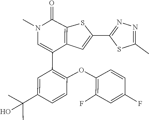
C1(F)=C(OC2=C(C3=CN(C)C(=O)C4=C3C=C(C3=NN=C(C)S3)S4)C=C(C(C)(C)O)C=C2)C=CC(F)=C1
